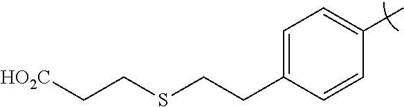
C1=C(CCSCC[HO2C])C=CC(C)=C1
